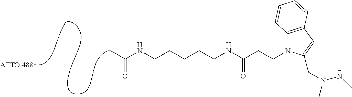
CC(=O)NCCCCCNC(=O)CCN1C2=C(C=C1CN(NC)C)C=CC=C2
